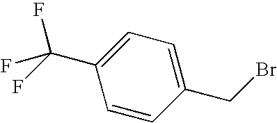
C1(CBr)=CC=C(C(F)(F)F)C=C1
